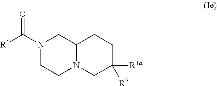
[R1]C(N1CCN2C(C1)CCC([R1a])([R7])C2)=O
